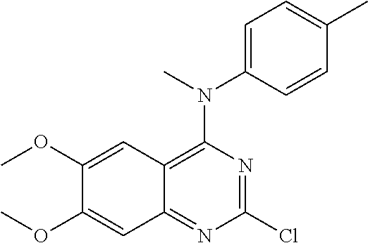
C1(Cl)=NC(N(C2=CC=C(C)C=C2)C)=C2C(=N1)C=C(OC)C(OC)=C2
